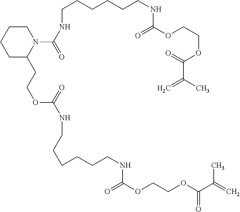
C1C(CCOC(NCCCCCCNC(OCCOC(C(=C)C)=O)=O)=O)N(C(NCCCCCCNC(OCCOC(C(C)=C)=O)=O)=O)CCC1
